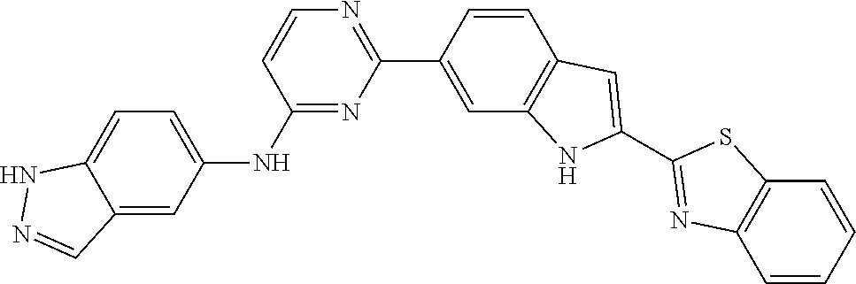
N1=C(NC2=CC=C3NN=CC3=C2)C=CN=C1C1=CC2=C(C=C1)C=C(C1=NC3=C(S1)C=CC=C3)N2
